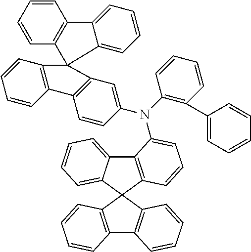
C12=C(C3(C4=CC=CC=C14)C1=C(C4=C3C=CC=C4)C=CC=C1)C=CC=C2N(C1=CC2=C(C=C1)C1=C(C=CC=C1)C21C2=C(C=CC=C2)C2=CC=CC=C12)C1=C(C2=CC=CC=C2)C=CC=C1
